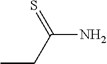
S=C(CC)N
